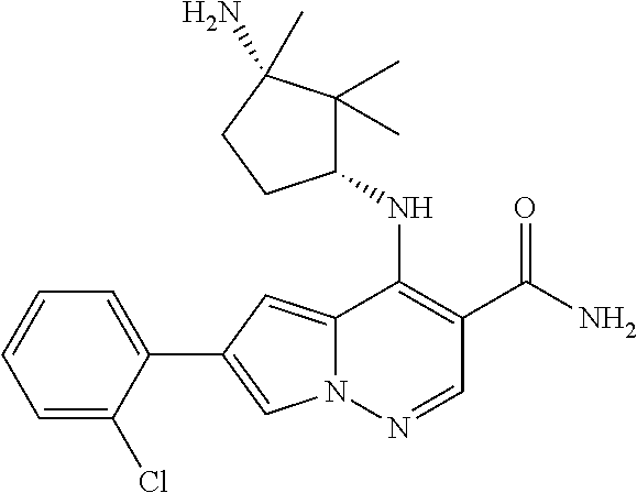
N12C(=CC(C3=CC=CC=C3Cl)=C1)C(NC1C(C)(C)C(N)(C)CC1)=C(C(N)=O)C=N2
